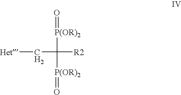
C(C([P(OR)2]=O)([R2])[P(OR)2]=O)[Het]
